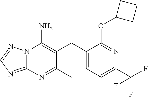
N12C(=NC=N1)N=C(C)C(CC1=CC=C(C(F)(F)F)N=C1OC1CCC1)=C2N
